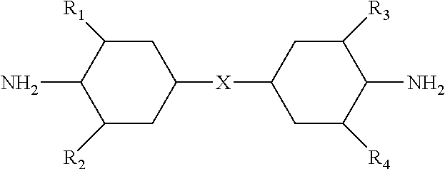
C1([X]C2CC([R4])C(N)C([R3])C2)CC([R1])C(N)C([R2])C1
